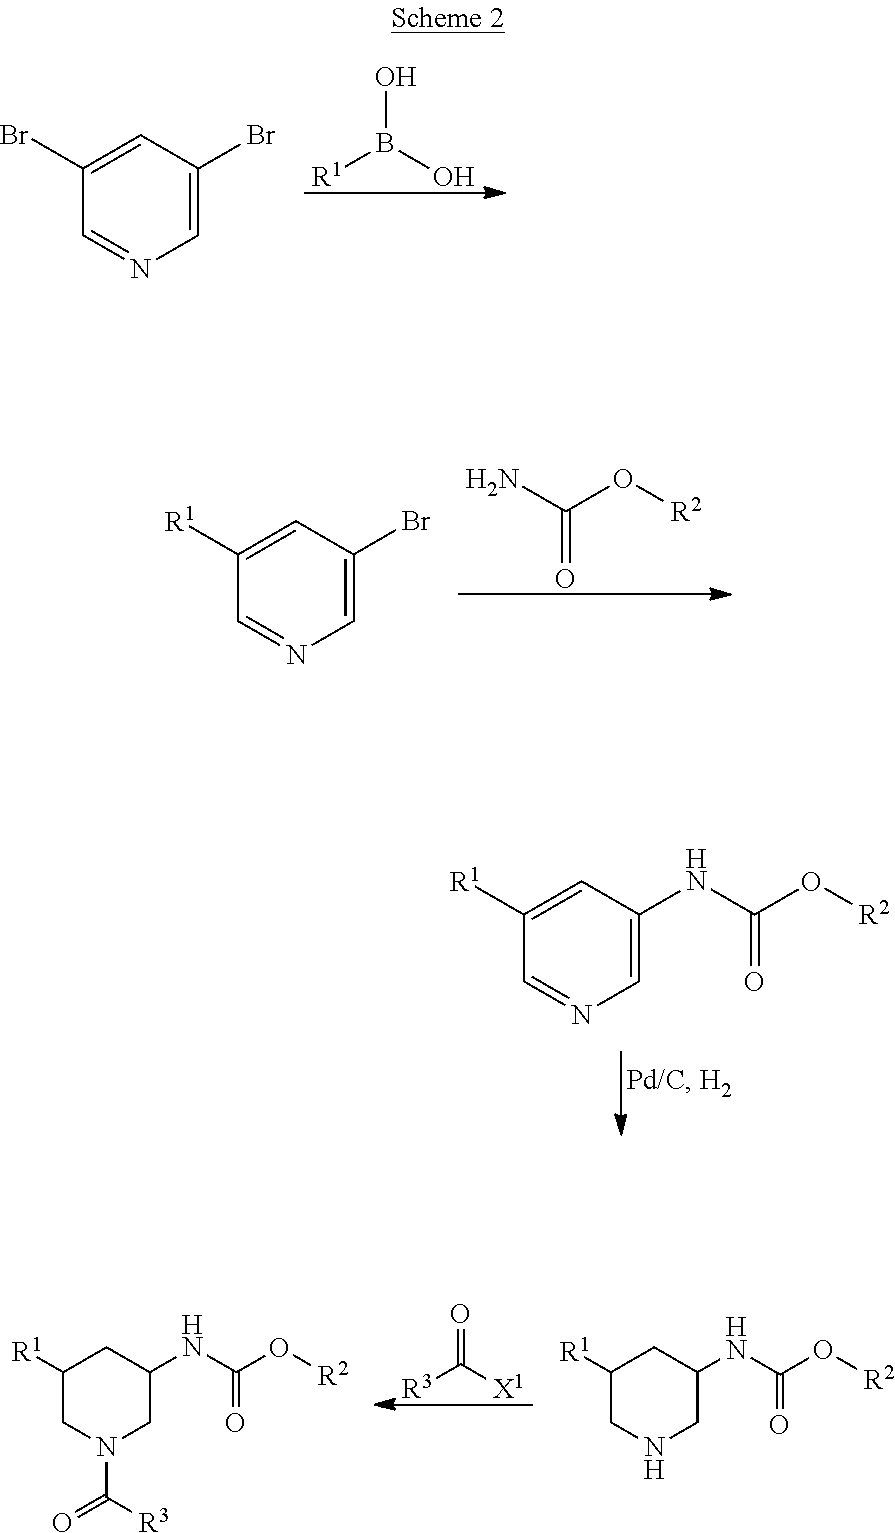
[R1]B(O)O.C1=C(Br)C=C(Br)C=N1.NC(O[R2])=O.C1=C(Br)C=C([R1])C=N1.C1=C(NC(O[R2])=O)C=C([R1])C=N1.[R3]C([X1])=O.C1([R1])CN(C([R3])=O)CC(NC(O[R2])=O)C1.C1([R1])CNCC(NC(O[R2])=O)C1
